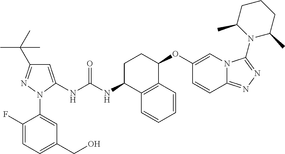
C1=C(NC(NC2C3=C(C(OC4=CN5C(=NN=C5N5C(C)CCCC5C)C=C4)CC2)C=CC=C3)=O)N(C2=CC(CO)=CC=C2F)N=C1C(C)(C)C
